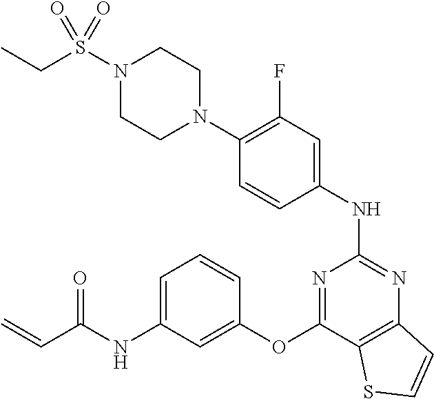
N1(C2=C(F)C=C(NC3=NC4=C(C(OC5=CC(NC(C=C)=O)=CC=C5)=N3)SC=C4)C=C2)CCN(S(CC)(=O)=O)CC1
